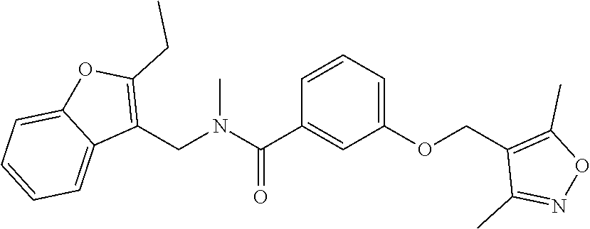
C(N(C(C1=CC(OCC2=C(C)ON=C2C)=CC=C1)=O)C)C1=C(CC)OC2=CC=CC=C12
